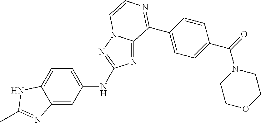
C12=CC(NC3=NN4C(=N3)C(C3=CC=C(C(=O)N5CCOCC5)C=C3)=NC=C4)=CC=C1NC(C)=N2
